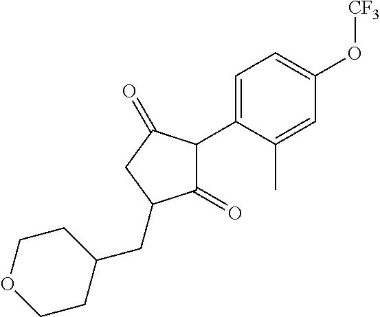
C1(=O)C(C2=CC=C(O[CF3])C=C2C)C(=O)CC1CC1CCOCC1
